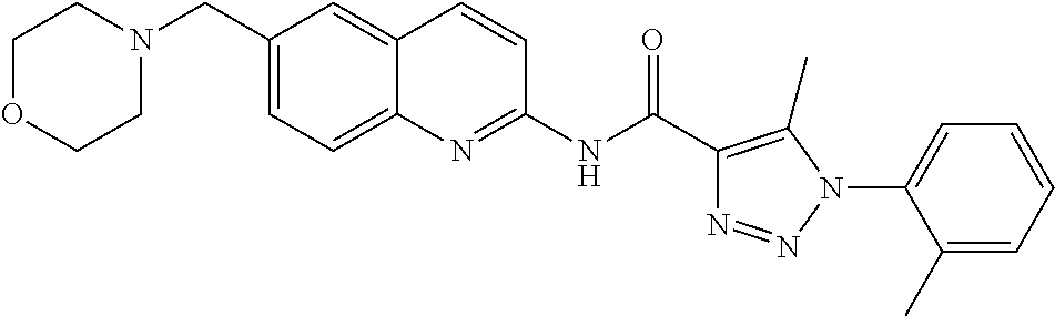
C1(NC(=O)C2=C(C)N(C3=CC=CC=C3C)N=N2)=NC2=CC=C(CN3CCOCC3)C=C2C=C1
